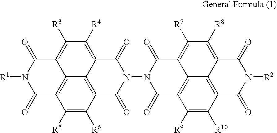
C1(=O)C2=C3C(=C([R3])C([R4])=C4C3=C(C([R6])=C2[R5])C(=O)N(N2C(=O)C3=C5C(=C([R7])C([R8])=C6C5=C(C([R10])=C3[R9])C(=O)N([R2])C6=O)C2=O)C4=O)C(=O)N1[R1]
